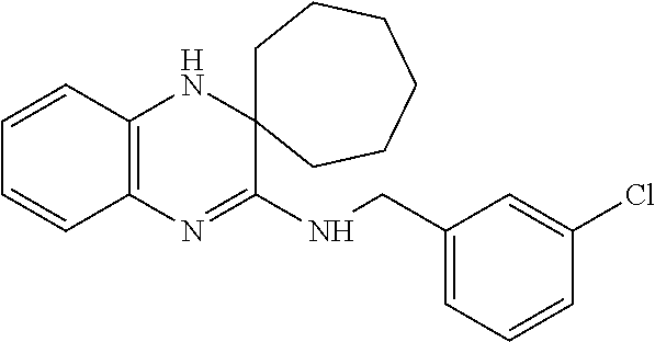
C1=CC2=C(C=C1)N=C(NCC1=CC=CC(Cl)=C1)C1(N2)CCCCCC1
